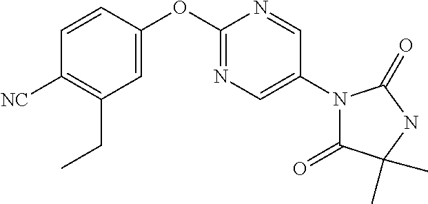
C1=CC(OC2=NC=C(N3C(=O)C(C)(C)NC3=O)C=N2)=CC(CC)=C1[NC]
